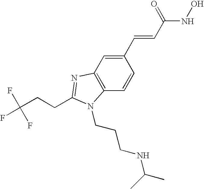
C12=C(C=C(C=CC(NO)=O)C=C1)N=C(CCC(F)(F)F)N2CCCNC(C)C
